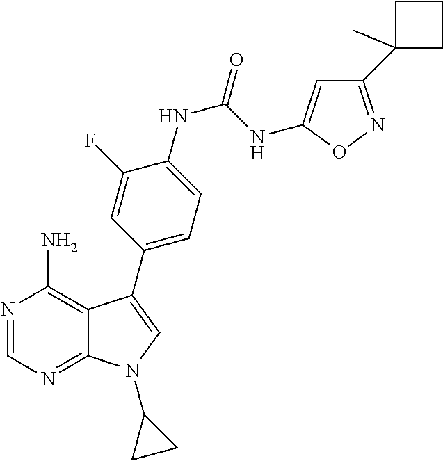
N1=CN=C2C(=C1N)C(C1=CC=C(NC(NC3=CC(C4(C)CCC4)=NO3)=O)C(F)=C1)=CN2C1CC1
